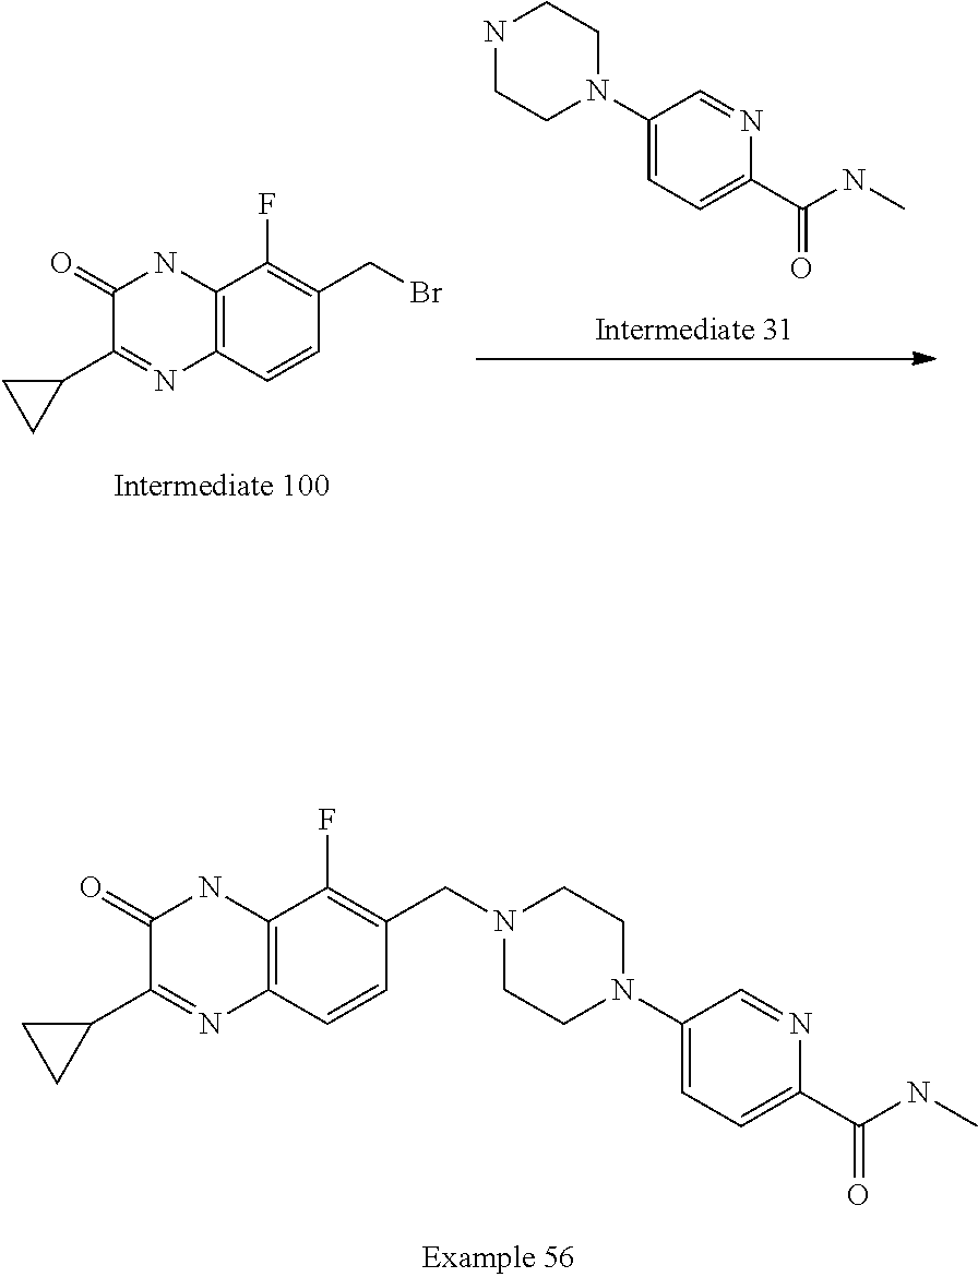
C1=CC2=C(C(F)=C1CN1CCN(C3=CC=C(C(=O)NC)N=C3)CC1)NC(=O)C(C1CC1)=N2.C1=CC2=C(C(F)=C1CBr)NC(=O)C(C1CC1)=N2.C1(C(=O)NC)=CC=C(N2CCNCC2)C=N1
